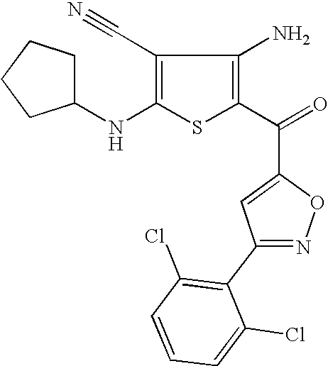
C1(C#N)=C(NC2CCCC2)SC(C(=O)C2=CC(C3=C(Cl)C=CC=C3Cl)=NO2)=C1N
